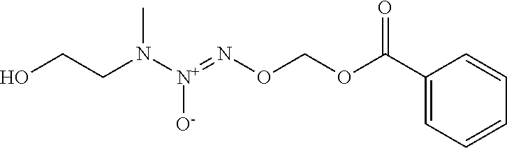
C(N([N+](=NOCOC(C1=CC=CC=C1)=O)[O-])C)CO
